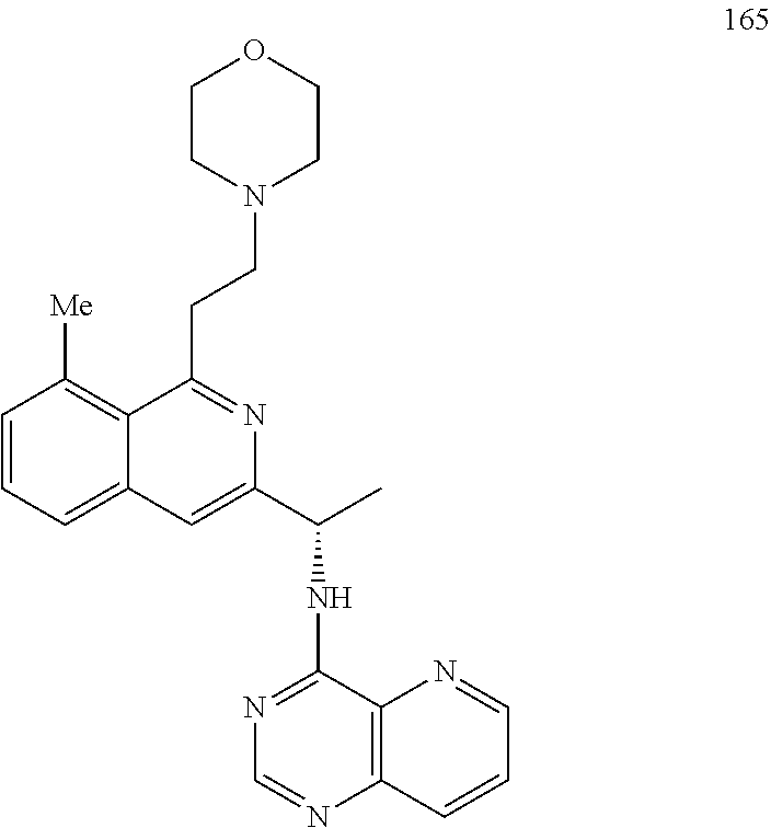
C1=CC=C2C(=C1[Me])C(CCN1CCOCC1)=NC(C(C)NC1=NC=NC3=C1N=CC=C3)=C2
